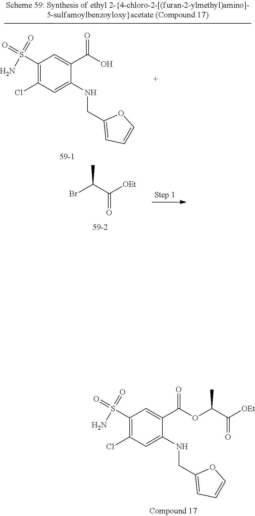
C(=O)(C(Br)C)[OEt].O=S(N)(=O)C1=C(Cl)C=C(NCC2=CC=CO2)C(C(=O)O)=C1.O=S(N)(=O)C1=C(Cl)C=C(NCC2=CC=CO2)C(C(=O)OC(C(=O)[OEt])C)=C1
